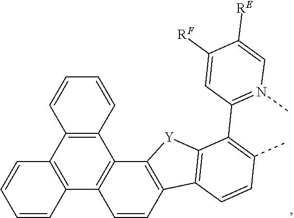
C12=C(C=CC=C1)C1=C(C3=C2C=CC=C3)C=CC2=C1[Y]C1=C2C=CC(C)=C1C1=N(C)C=C([RE])C([RF])=C1
